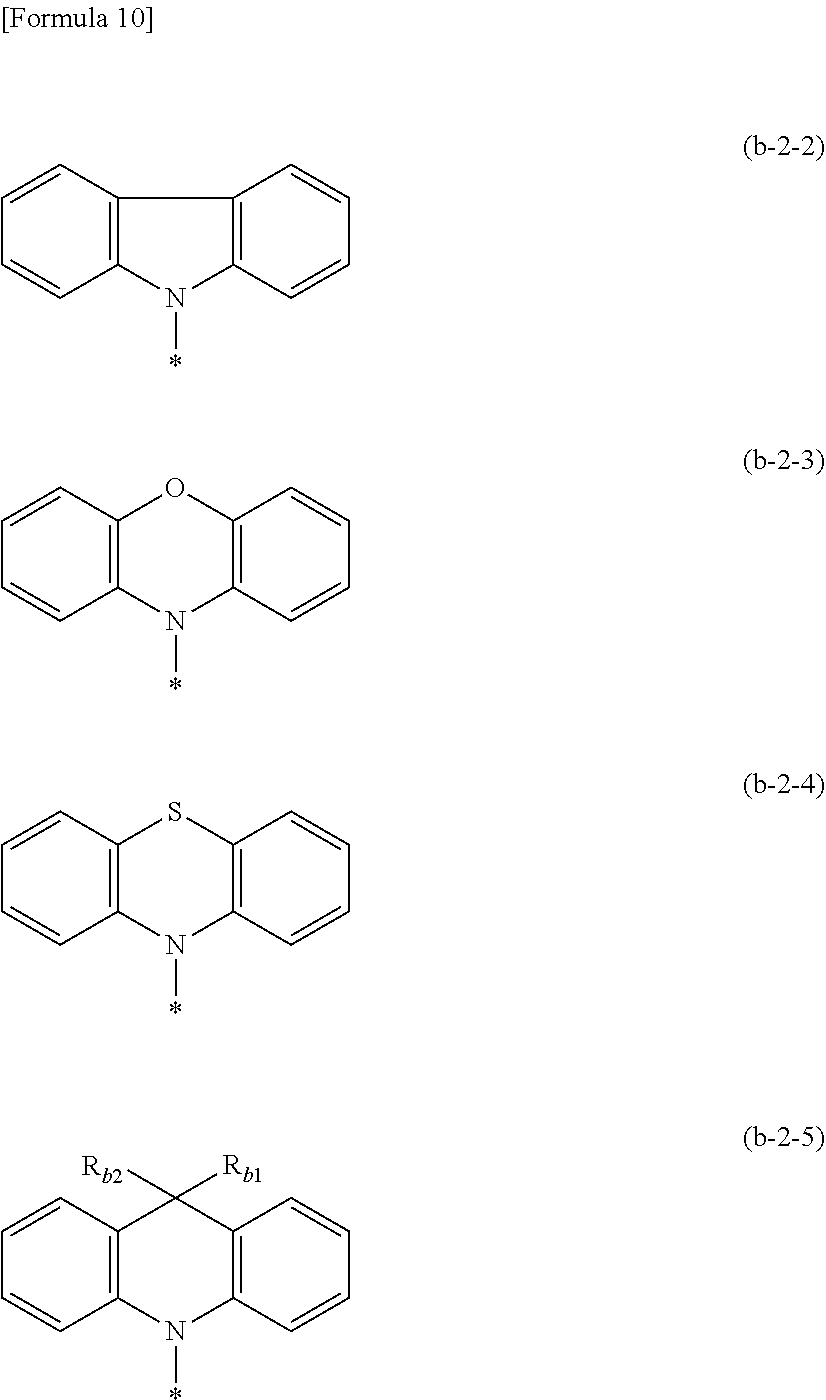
C12=C(C=CC=C1)C1=C(N2*)C=CC=C1.C12=C(C=CC=C1)OC1=C(N2*)C=CC=C1.C12=C(C=CC=C1)SC1=C(N2*)C=CC=C1.C12=C(C=CC=C1)C([Rb2])([Rb1])C1=C(N2*)C=CC=C1
